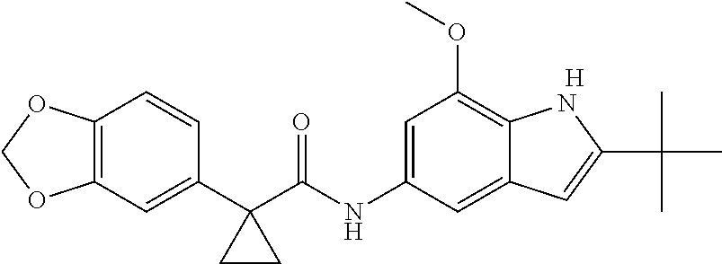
C1(C2(C(NC3=CC(OC)=C4C(=C3)C=C(C(C)(C)C)N4)=O)CC2)=CC2=C(C=C1)OCO2.[H]
